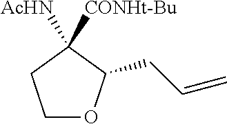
C1OC(CC=C)C([AcHN])([CONHt-Bu])C1
